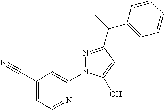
C1=C(C#N)C=C(N2N=C(C(C3=CC=CC=C3)C)C=C2O)N=C1
